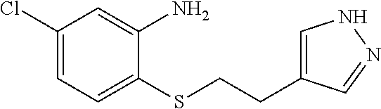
C1(Cl)=CC=C(SCCC2=CNN=C2)C(N)=C1
